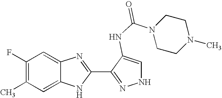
C1=C2C(=CC(F)=C1C)N=C(C1=NNC=C1NC(N1CCN(C)CC1)=O)N2
